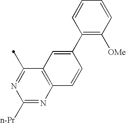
C12=C(N=C([n-Pr])N=C1C)C=CC(C1=C([OMe])C=CC=C1)=C2
